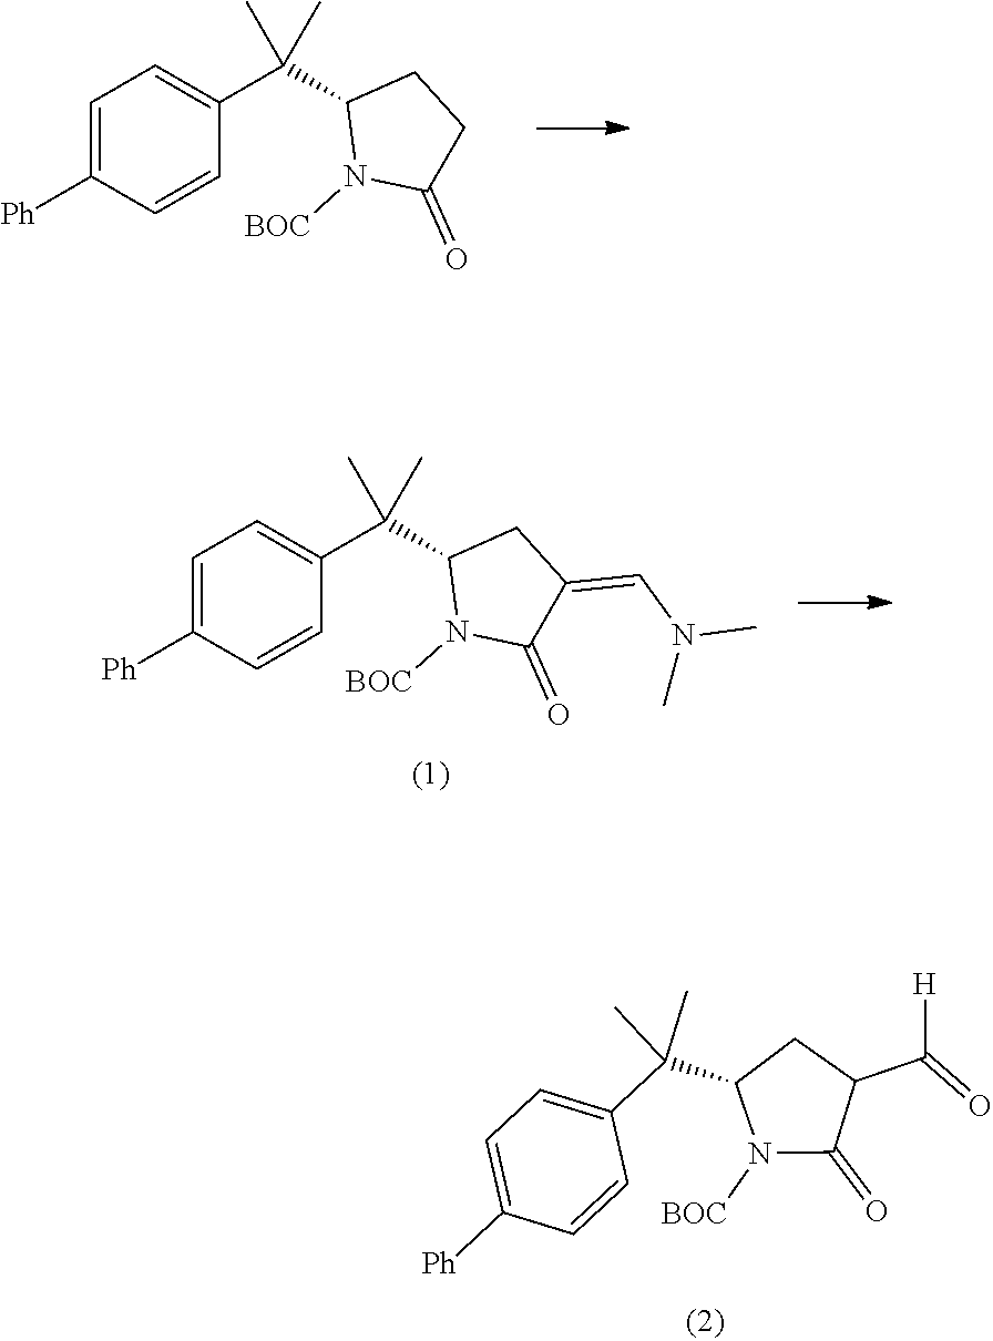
C1(C(C)(C)C2N([BOC])C(=O)C(C(=O)[H])C2)=CC=C([Ph])C=C1.C1=C([Ph])C=CC(C(C)(C)C2N([BOC])C(=O)CC2)=C1.N(C=C1C(=O)N([BOC])C(C(C2=CC=C([Ph])C=C2)(C)C)C1)(C)C
